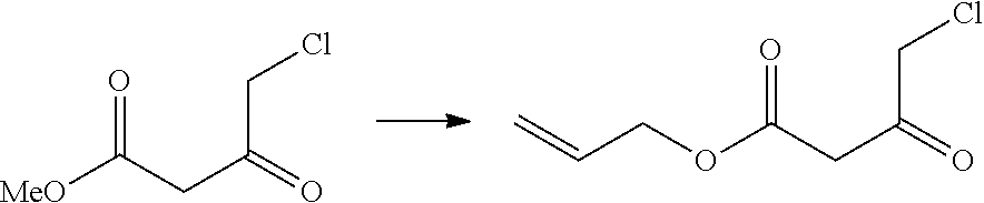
O=C(CC(CCl)=O)[MeO].O=C(CC(CCl)=O)OCC=C
